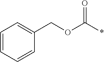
C1=CC=CC(COC(*)=O)=C1
